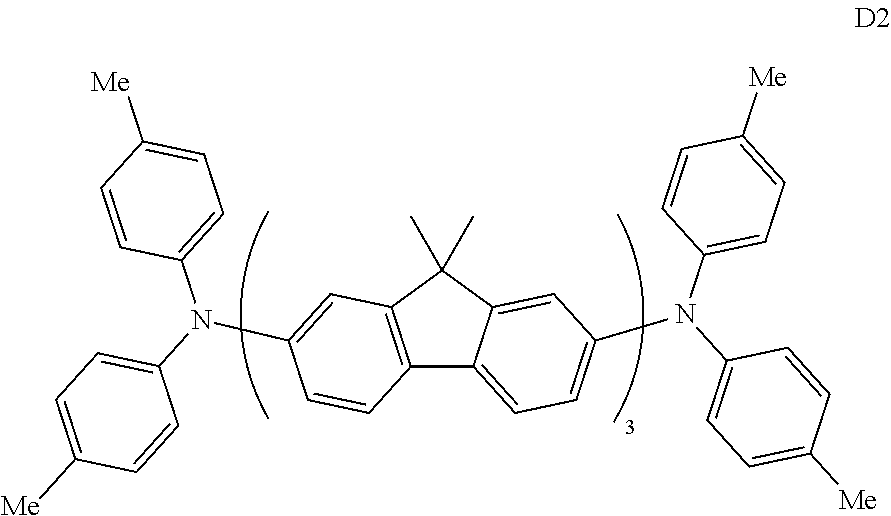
C12=C(C(C)(C)C3=CC(N(C4=CC=C([Me])C=C4)C4=CC=C([Me])C=C4)=CC=C13)C=C(N(C1=CC=C([Me])C=C1)C1=CC=C([Me])C=C1)C=C2
